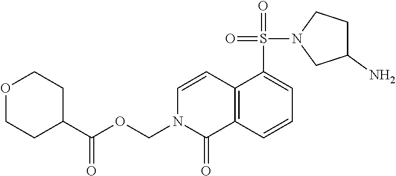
C12=C(C=CC=C1S(=O)(N1CC(N)CC1)=O)C(=O)N(COC(C1CCOCC1)=O)C=C2
